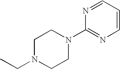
C1N(CC)CCN(C2=NC=CC=N2)C1
